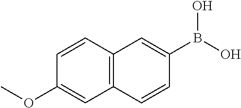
C12=C(C=CC(OC)=C1)C=C(B(O)O)C=C2
